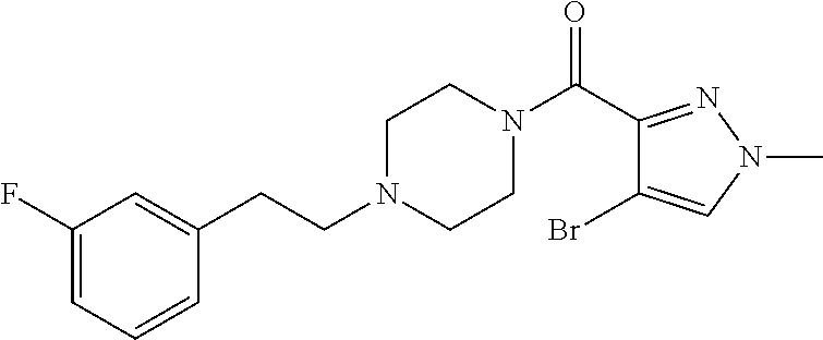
C1=CC(CCN2CCN(C(C3=NN(C)C=C3Br)=O)CC2)=CC(F)=C1
